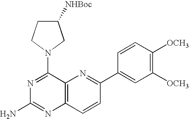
N1=C(N2CCC([NHBoc])C2)C2=C(N=C1N)C=CC(C1=CC([OCH3])=C([OCH3])C=C1)=N2
